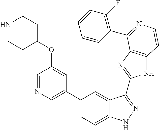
C1(C2=CN=CC(OC3CCNCC3)=C2)=CC=C2C(=C1)C(C1=NC3=C(N1)C=CN=C3C1=C(F)C=CC=C1)=NN2
